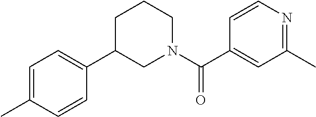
C1=CN=C(C)C=C1C(N1CCCC(C2=CC=C(C)C=C2)C1)=O
